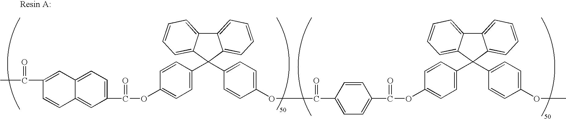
C1(C(=O)OC2=CC=C(C3(C4=CC=C(OC(=O)C5=CC=C(C(=O)OC6=CC=C(C7(C8=CC=C(OC)C=C8)C8=CC=CC=C8C8=CC=CC=C78)C=C6)C=C5)C=C4)C4=CC=CC=C4C4=CC=CC=C34)C=C2)=CC=C2C(=C1)C=CC(C(C)=O)=C2
